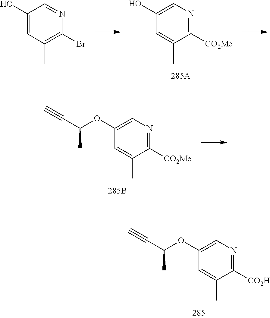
C1=C(C)C([CO2H])=NC=C1OC(C#C)C.C1=C(C)C([CO2Me])=NC=C1OC(C#C)C.C1=C(C)C([CO2Me])=NC=C1O.C1(O)=CC(C)=C(Br)N=C1
